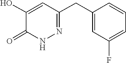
C1(CC2=CC(F)=CC=C2)=NNC(=O)C(O)=C1
